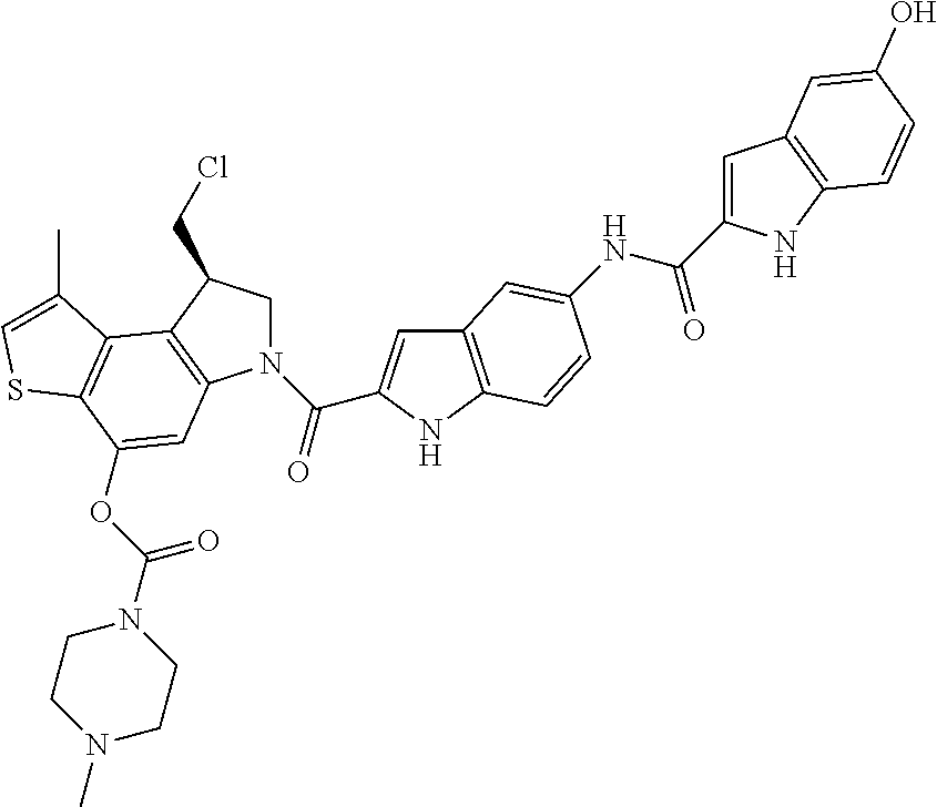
N1(C(=O)C2=CC3=C(N2)C=CC(NC(C2=CC4=C(N2)C=CC(O)=C4)=O)=C3)CC(CCl)C2=C1C=C(OC(N1CCN(C)CC1)=O)C1=C2C(C)=CS1
